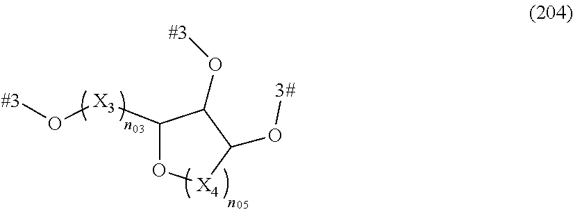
C1([X3]O[#3])O[X4]C(O[3#])C1O[#3]
